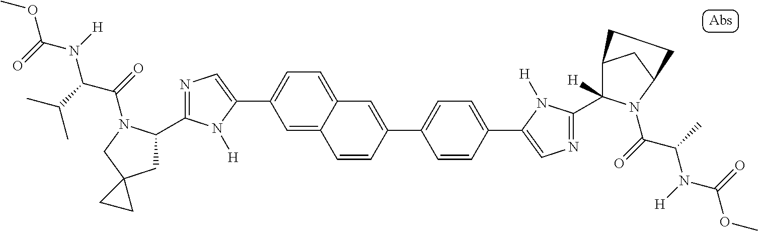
COC(N([H])C(C(C)C)C(=O)N1C(C2=NC=C(C3=CC=C4C(=C3)C=CC(C3=CC=C(C5=CN=C(C6([H])C7CC(N6C(=O)C(C)N([H])C(=O)OC)CC7)N5[H])C=C3)=C4)N2[H])CC2(C1)CC2)=O
